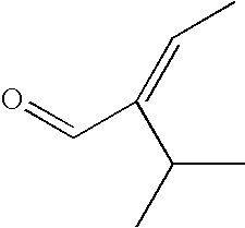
CC(C)C(C=O)=CC
